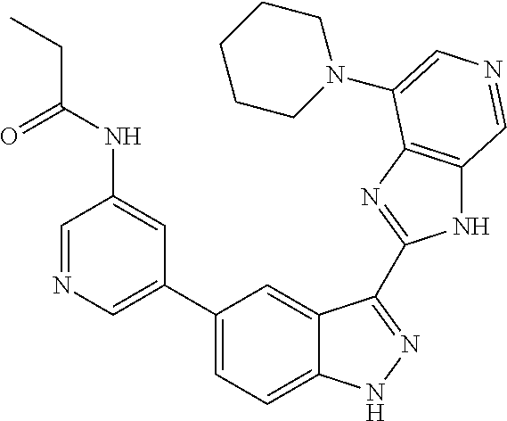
C1(C2=CN=CC(NC(CC)=O)=C2)=CC=C2C(=C1)C(C1=NC3=C(N1)C=NC=C3N1CCCCC1)=NN2
